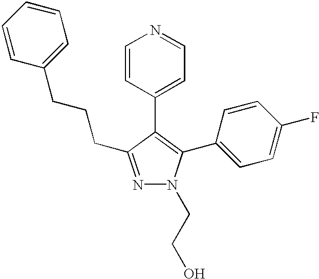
C1=CC=CC=C1CCCC1=NN(CCO)C(C2=CC=C(F)C=C2)=C1C1=CC=NC=C1
